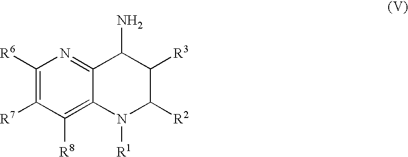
C1([R6])=C([R7])C([R8])=C2C(=N1)C(N)C([R3])C([R2])N2[R1]
